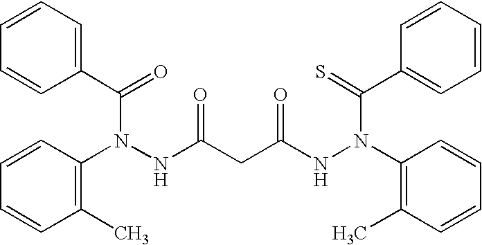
C1(N(NC(CC(NN(C2=C(C)C=CC=C2)C(=S)C2=CC=CC=C2)=O)=O)C(C2=CC=CC=C2)=O)=C(C)C=CC=C1
